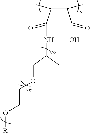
C(C(C(=O)NC(COCCO[R])C)C)(C(=O)O)C
